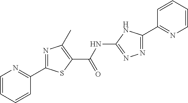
C1(C(=O)NC2=NN=C(C3=NC=CC=C3)N2)=C(C)N=C(C2=NC=CC=C2)S1
